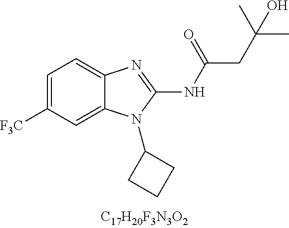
C1=C([CF3])C=C2C(=C1)N=C(NC(CC(C)(C)O)=O)N2C1CCC1
